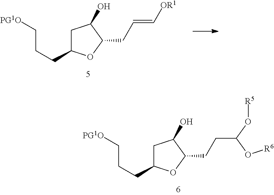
C1C(CCC[PG1O])OC(CC=C[OR1])C1O.C1C(CCC[PG1O])OC(CCC(O[R6])O[R5])C1O
